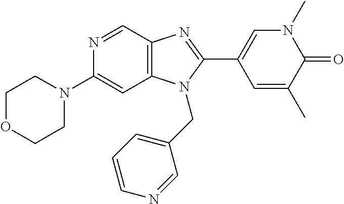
N1=CC2=C(C=C1N1CCOCC1)N(CC1=CC=CN=C1)C(C1=CN(C)C(=O)C(C)=C1)=N2
